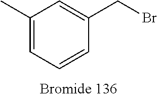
C1(C)=CC=CC(CBr)=C1
